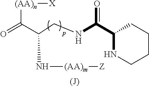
[(AA)n](C(C(CNC(C1NCCCC1)=O)N[(AA)m][Z])=O)[X].[(J)]
